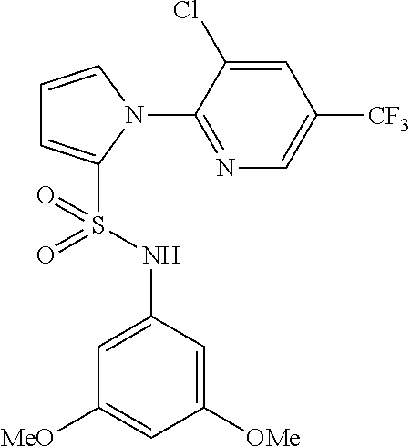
C1=CN(C2=NC=C([CF3])C=C2Cl)C(S(NC2=CC([MeO])=CC([OMe])=C2)(=O)=O)=C1
